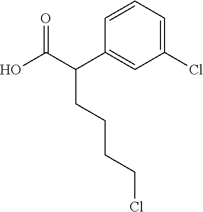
C1=CC=C(Cl)C=C1C(C(O)=O)CCCCCl
